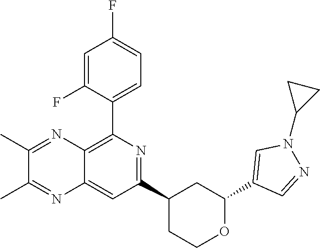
C1(C2=CC=C(F)C=C2F)=C2C(=CC(C3CCOC(C4=CN(C5CC5)N=C4)C3)=N1)N=C(C)C(C)=N2
